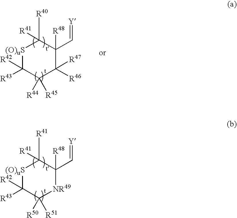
[(O)uS]1C([R42])([R43])C([R45])([R44])C([R47])([R46])C([R48])(C=[Y])C1([R40])[R41].[(O)uS]1C([R42])([R43])C([R51])([R50])[NR49]C([R48])(C=[Y])C1([R41])[R41]
